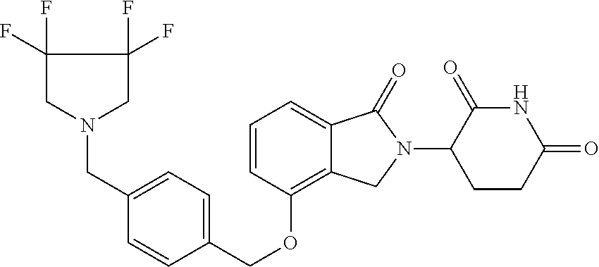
C1(OCC2=CC=C(CN3CC(F)(F)C(F)(F)C3)C=C2)=C2C(=CC=C1)C(=O)N(C1CCC(=O)NC1=O)C2
